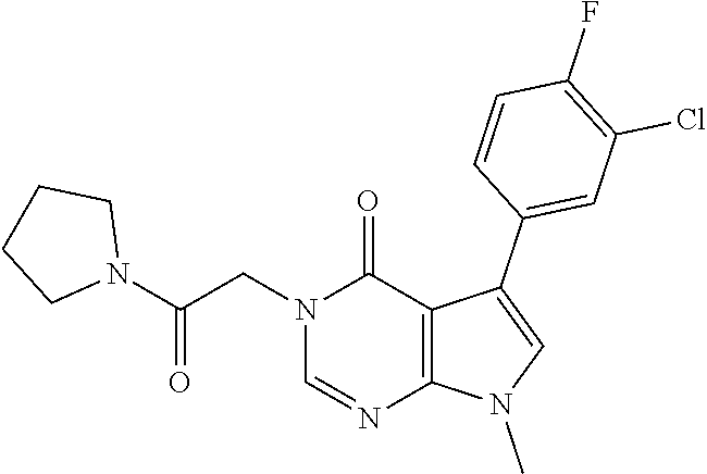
C1=NC2=C(C(=O)N1CC(N1CCCC1)=O)C(C1=CC(Cl)=C(F)C=C1)=CN2C
